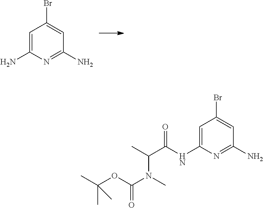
C1=C(N)N=C(N)C=C1Br.C1=C(NC(C(N(C)C(=O)OC(C)(C)C)C)=O)N=C(N)C=C1Br
